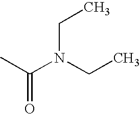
N(C(C)=O)(CC)CC
